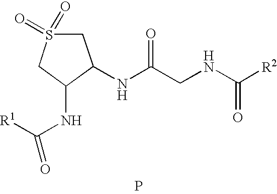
P.N(C(CNC([R2])=O)=O)C1CS(=O)(=O)CC1NC([R1])=O
